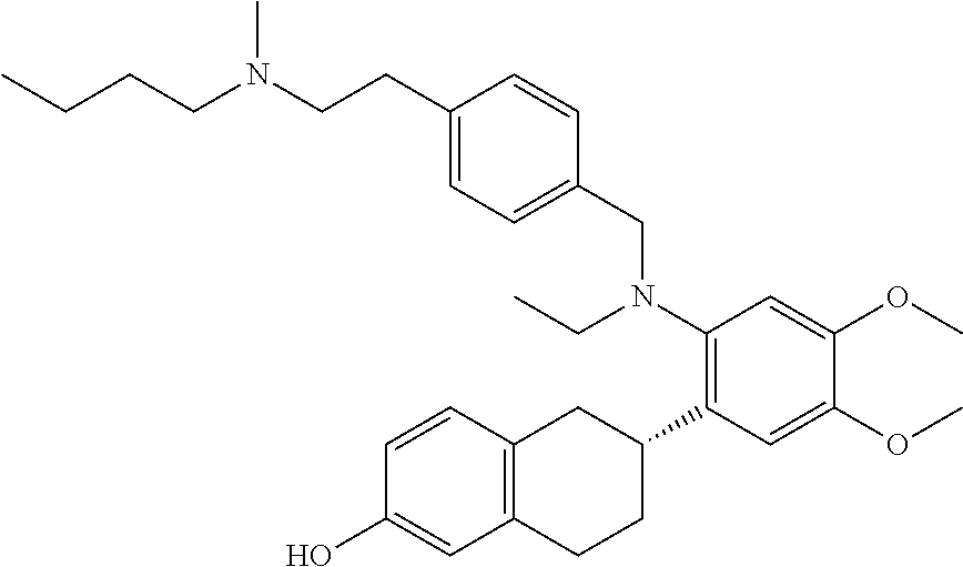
C(CC1=CC=C(CN(C2=C(C3CC4=C(CC3)C=C(O)C=C4)C=C(OC)C(OC)=C2)CC)C=C1)N(CCCC)C
